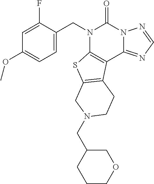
C1=C(CN2C3=C(C4=NC=NN4C2=O)C2=C(S3)CN(CC3CCCOC3)CC2)C(F)=CC(OC)=C1
